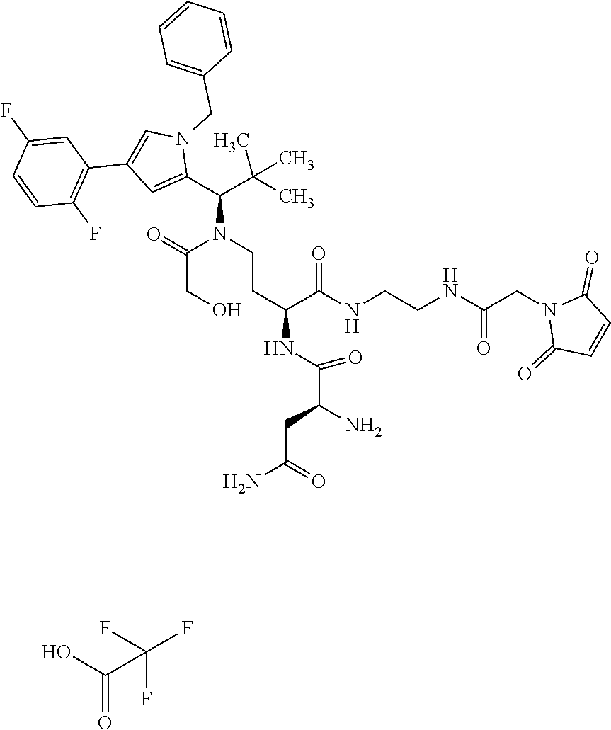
OC(C(F)(F)F)=O.C(CO)(N(CCC(C(NCCNC(CN1C(=O)C=CC1=O)=O)=O)NC(C(CC(=O)N)N)=O)C(C(C)(C)C)C1=CC(C2=C(F)C=CC(F)=C2)=CN1CC1=CC=CC=C1)=O
